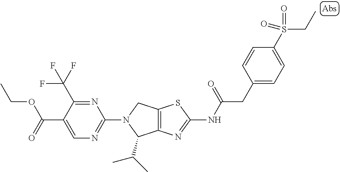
C12=C(N=C(NC(CC3=CC=C(S(CC)(=O)=O)C=C3)=O)S1)C(C(C)C)N(C1=NC=C(C(=O)OCC)C(C(F)(F)F)=N1)C2
